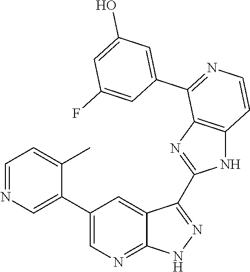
C1=NC=C(C2=CN=C3C(=C2)C(C2=NC4=C(N2)C=CN=C4C2=CC(O)=CC(F)=C2)=NN3)C(C)=C1
